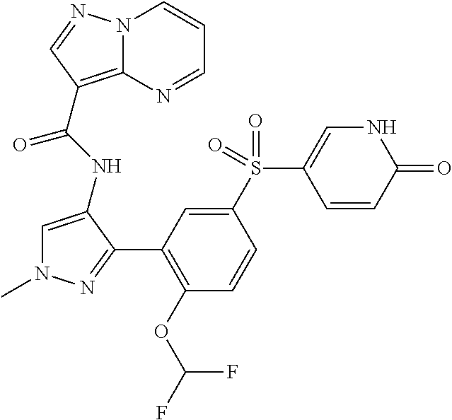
N12C(=C(C(NC3=CN(C)N=C3C3=C(OC(F)F)C=CC(S(C4=CNC(=O)C=C4)(=O)=O)=C3)=O)C=N1)N=CC=C2
